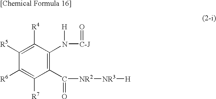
C1(C([NR2][NR3][H])=O)=C(N([C-J]=O)[H])C([R4])=C([R5])C([R6])=C1[R7]
